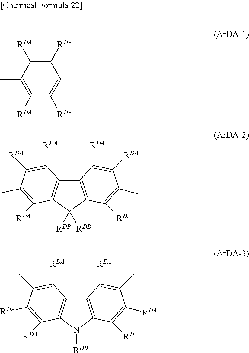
C1([RDA])=C([RDA])C(C)=C([RDA])C([RDA])=C1.C12=C(C([RDB])([RDB])C3=C1C([RDA])=C([RDA])C(C)=C3[RDA])C([RDA])=C(C)C([RDA])=C2[RDA].C12=C(N([RDB])C3=C1C([RDA])=C(C)C([RDA])=C3[RDA])C([RDA])=C([RDA])C(C)=C2[RDA]
